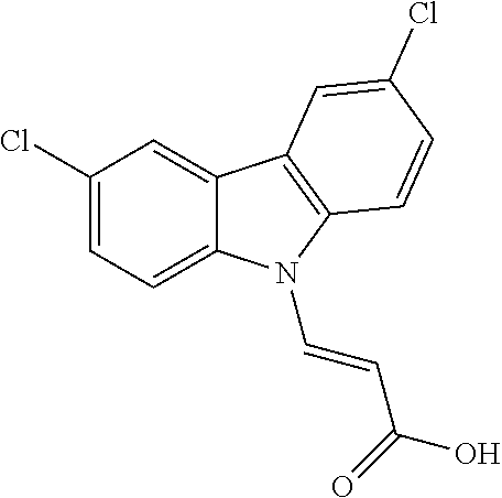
C1(Cl)=CC=C2C(=C1)C1=C(N2C=CC(O)=O)C=CC(Cl)=C1
